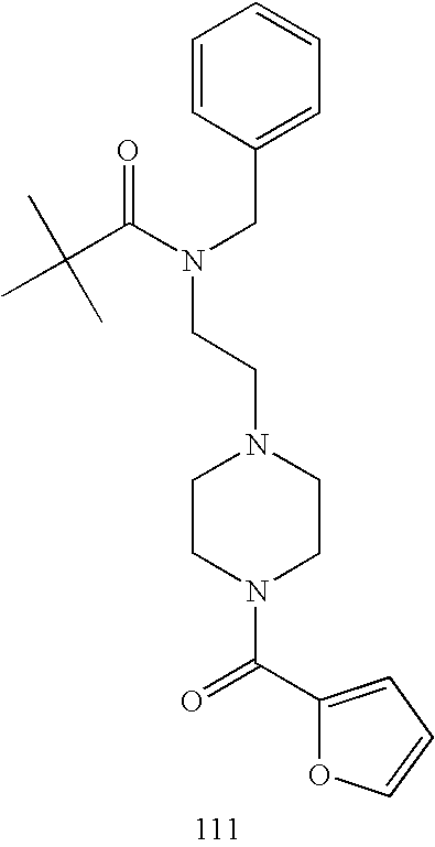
C1=CC(CN(CCN2CCN(C(C3=CC=CO3)=O)CC2)C(C(C)(C)C)=O)=CC=C1
